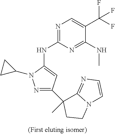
N1=C(NC2=CC(C3(C)C4=NC=CN4CC3)=NN2C2CC2)N=C(NC)C(C(F)(F)F)=C1
